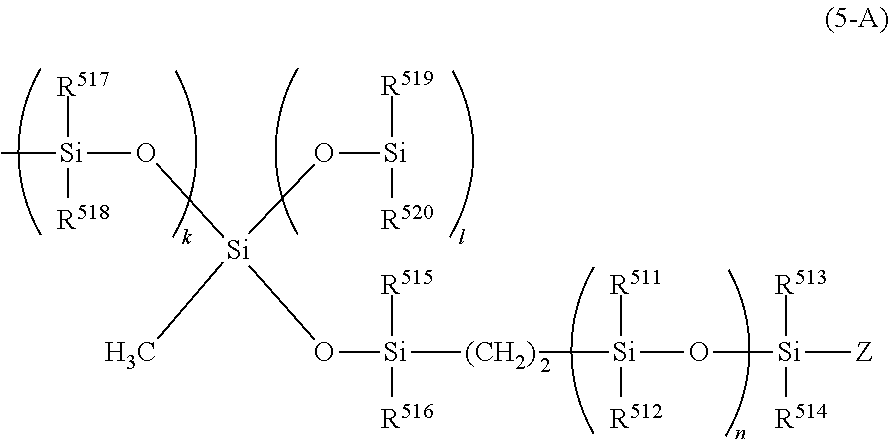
C[Si](O[Si](O[Si]([R519])[R520])(C)O[Si]([R515])([R516])[(CH2)][Si]([R511])([R512])O[Si]([R513])([R514])[Z])([R517])[R518]
